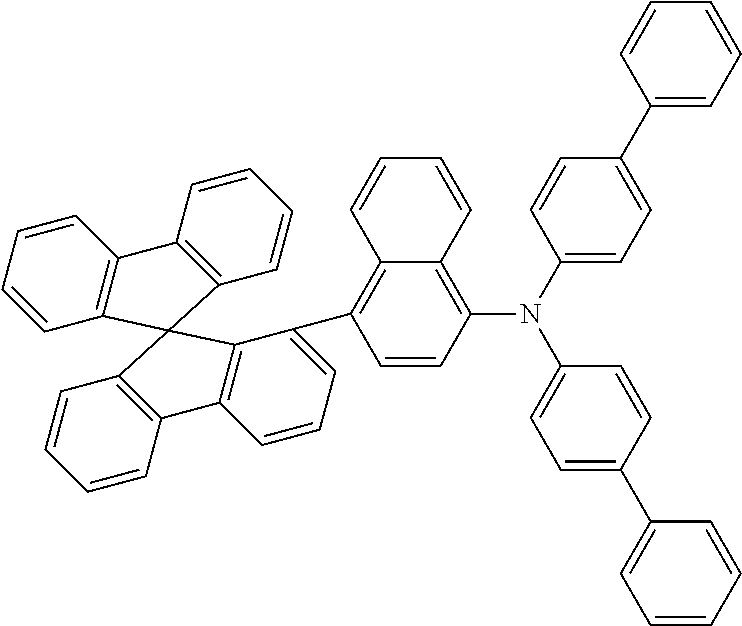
C1(N(C2=CC=C(C3=CC=CC=C3)C=C2)C2=C3C(=C(C4=CC=CC5=C4C4(C6=C5C=CC=C6)C5=C(C=CC=C5)C5=C4C=CC=C5)C=C2)C=CC=C3)=CC=C(C2=CC=CC=C2)C=C1
